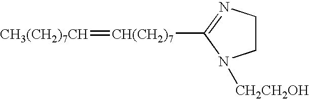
N1([CH2CH2OH])CCN=C1[CH(CH2)7]=[CH3(CH2)7CH]
